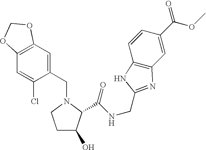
C(N1CCC(O)C1C(NCC1=NC2=C(C=CC(C(OC)=O)=C2)N1)=O)C1=CC2=C(C=C1Cl)OCO2
